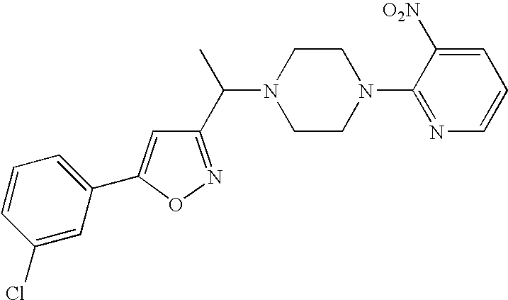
C1=CC(Cl)=CC(C2=CC(C(C)N3CCN(C4=NC=CC=C4[O2N])CC3)=NO2)=C1
